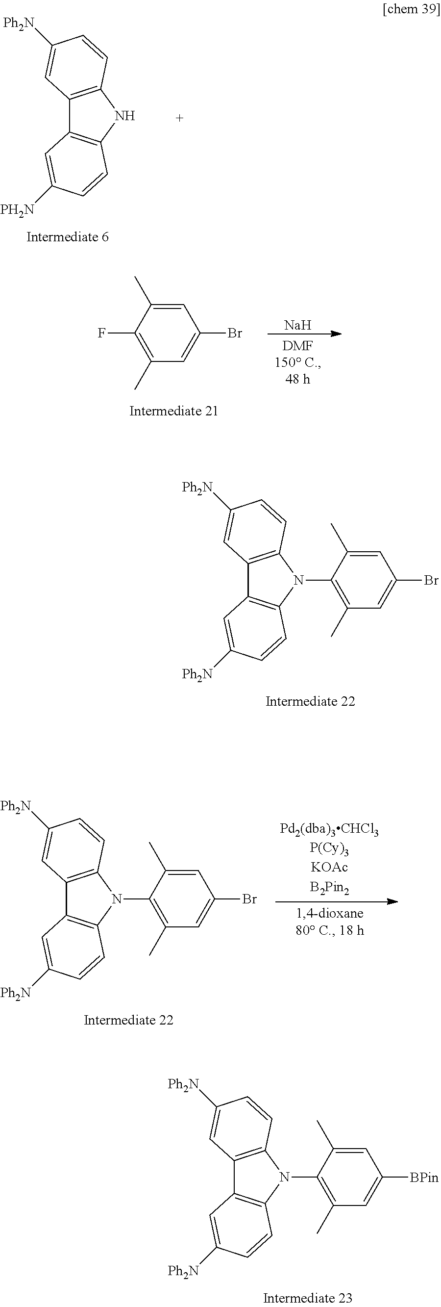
C12=C(NC3=C1C=C([PH2N])C=C3)C=CC([Ph2N])=C2.C12=C(N(C3=C(C)C=C(Br)C=C3C)C3=C1C=C([Ph2N])C=C3)C=CC([Ph2N])=C2.C12=C(N(C3=C(C)C=C([BPin])C=C3C)C3=C1C=C([Ph2N])C=C3)C=CC([Ph2N])=C2.C1(C)=C(F)C(C)=CC(Br)=C1.[Na].C12=C(N(C3=C(C)C=C(Br)C=C3C)C3=C1C=C([Ph2N])C=C3)C=CC([Ph2N])=C2
